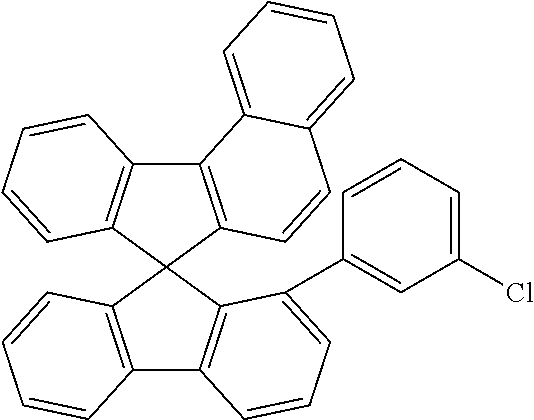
C12=C(C3(C4=C1C=CC=C4C1=CC(Cl)=CC=C1)C1=C(C4=C3C=CC=C4)C3=CC=CC=C3C=C1)C=CC=C2
